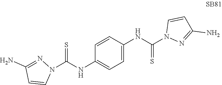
N1(C(NC2=CC=C(NC(N3N=C(N)C=C3)=S)C=C2)=S)N=C(N)C=C1
